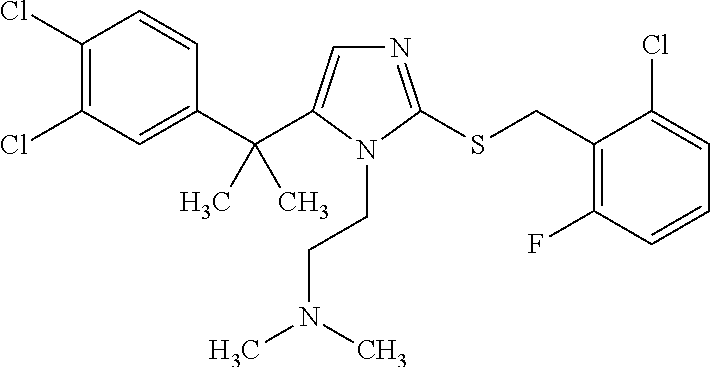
C1(C(C2=CN=C(SCC3=C(F)C=CC=C3Cl)N2CCN(C)C)(C)C)=CC(Cl)=C(Cl)C=C1
